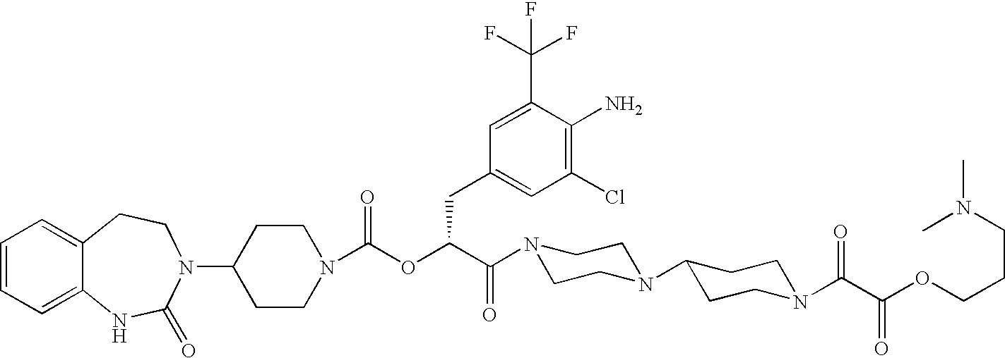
C1=CC=C2C(=C1)CCN(C1CCN(C(OC(C(N3CCN(C4CCN(C(C(OCCCN(C)C)=O)=O)CC4)CC3)=O)CC3=CC(Cl)=C(N)C(C(F)(F)F)=C3)=O)CC1)C(=O)N2
